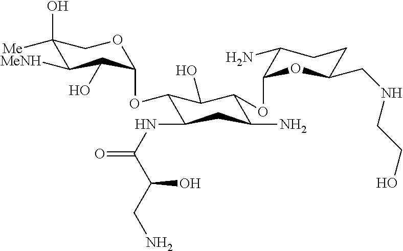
C1(O)([Me])C([MeNH])C(O)C(OC2C(NC(C(CN)O)=O)CC(N)C(OC3C(N)CCC(CNCCO)O3)C2O)OC1
